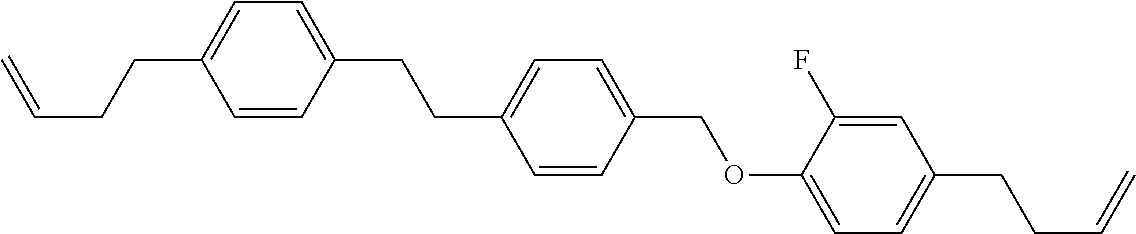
C=CCCC1=CC=C(CCC2=CC=C(COC3=CC=C(CCC=C)C=C3F)C=C2)C=C1
